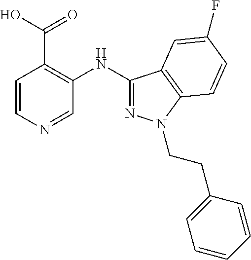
C1=CN=CC(NC2=NN(CCC3=CC=CC=C3)C3=C2C=C(F)C=C3)=C1C(O)=O
